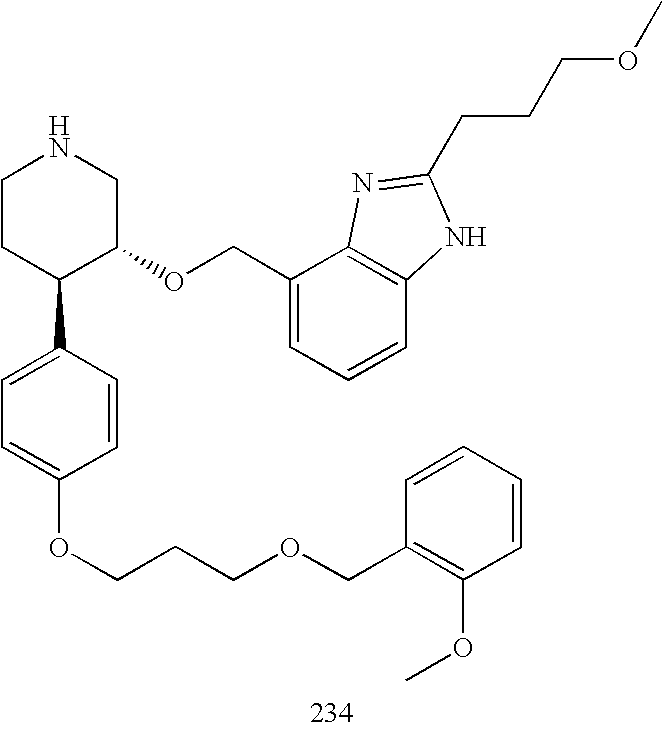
C1CC(C2=CC=C(OCCCOCC3=C(OC)C=CC=C3)C=C2)C(OCC2=CC=CC3=C2N=C(CCCOC)N3)CN1
